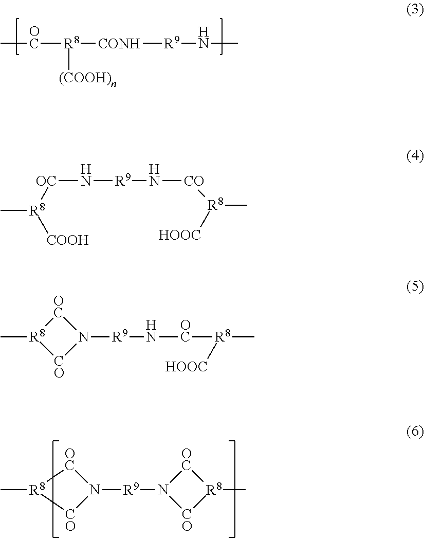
C[OC][R8]([CONH][R9]NC)[(COOH)n].[R8]1(C)[CO]N([R9]N2[CO][R8](C)[OC]2)[OC]1.C[R8]([COOH])[OC]N[R9]N[CO][R8]([HOOC])C.[R8]1(C)[CO]N([R9]N[OC][R8]([HOOC])C)[OC]1
